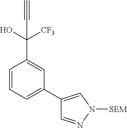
C1=CC=C(C2=CN([SEM])N=C2)C=C1C(O)([CF3])C#C
